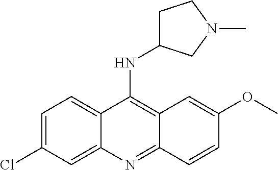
C1=C(Cl)C=C2C(=C1)C(NC1CCN(C)C1)=C1C(=N2)C=CC(OC)=C1
